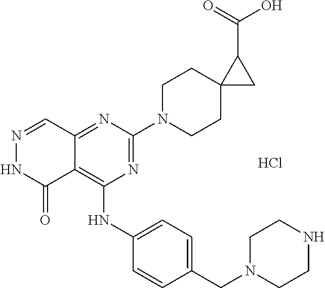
C12=NC(N3CCC4(CC3)CC4C(O)=O)=NC(NC3=CC=C(CN4CCNCC4)C=C3)=C1C(=O)NN=C2.Cl
